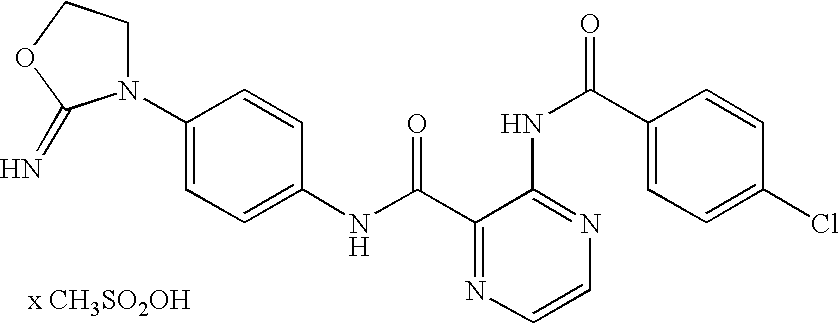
C1(NC(=O)C2=NC=CN=C2NC(C2=CC=C(Cl)C=C2)=O)=CC=C(N2CCOC2=N)C=C1.[x CH3SO2OH]
